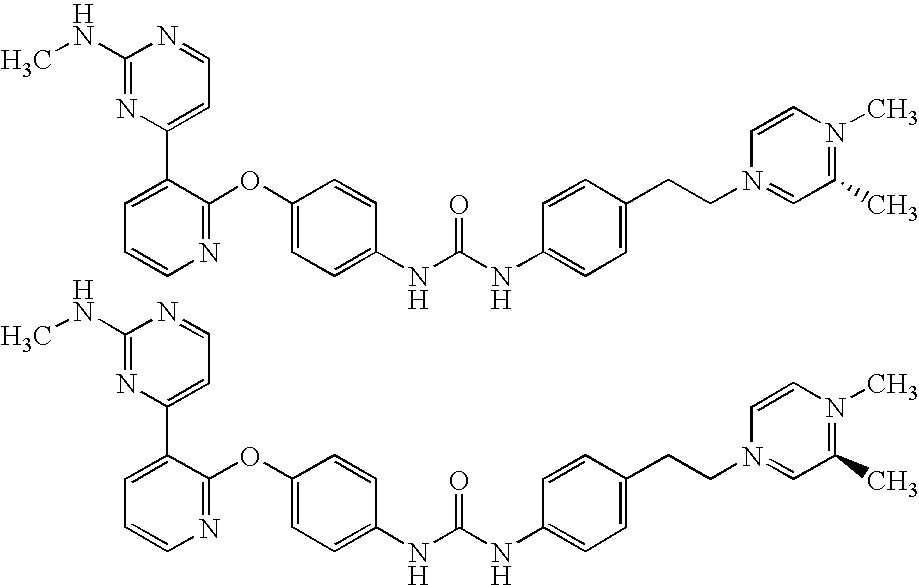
C1(NC)=NC(C2=CC=CN=C2OC2=CC=C(NC(NC3=CC=C(CCN4=CC(C)=N(C)C=C4)C=C3)=O)C=C2)=CC=N1.C1(NC)=NC(C2=CC=CN=C2OC2=CC=C(NC(NC3=CC=C(CCN4=CC(C)=N(C)C=C4)C=C3)=O)C=C2)=CC=N1
